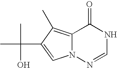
O=C1C2=C(C)C(C(C)(C)O)=CN2N=CN1
